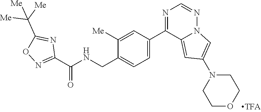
C1([Me])=CC(C2=NC=NN3C2=CC(N2CCOCC2)=C3)=CC=C1CNC(C1=NOC(C([Me])([Me])[Me])=N1)=O
